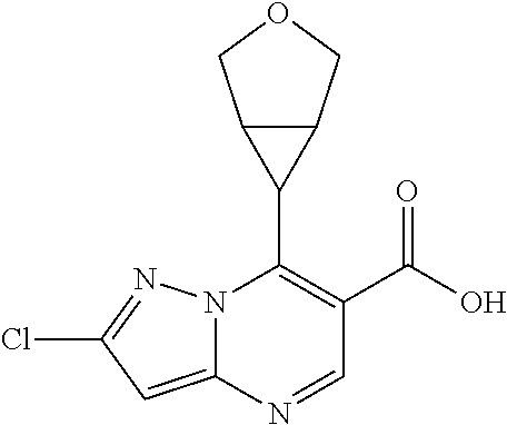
N12C(=CC(Cl)=N1)N=CC(C(O)=O)=C2C1C2C1COC2
